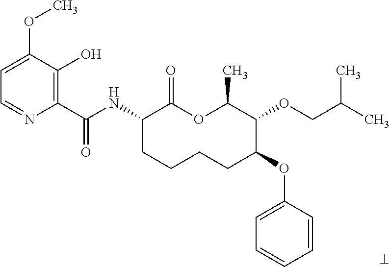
C1(C(NC2CCCCC(OC3=CC=CC=C3)C(OCC(C)C)C(C)OC2=O)=O)=C(O)C(OC)=CC=N1
